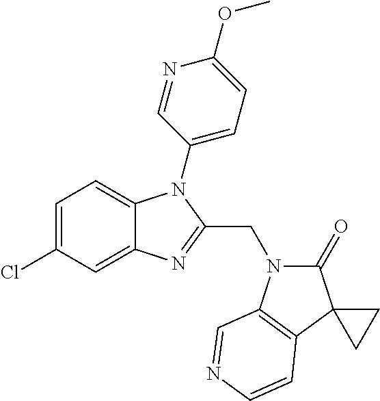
C1=C(Cl)C=C2C(=C1)N(C1=CC=C(OC)N=C1)C(CN1C(=O)C3(C4=C1C=NC=C4)CC3)=N2
